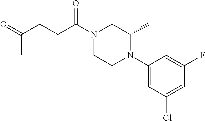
C1(N2CCN(C(CCC(=O)C)=O)CC2C)=CC(Cl)=CC(F)=C1
